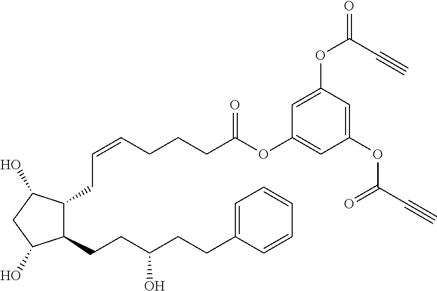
C1(CCC(CCC2=CC=CC=C2)O)C(CC=CCCCC(OC2=CC(OC(C#C)=O)=CC(OC(=O)C#C)=C2)=O)C(O)CC1O
